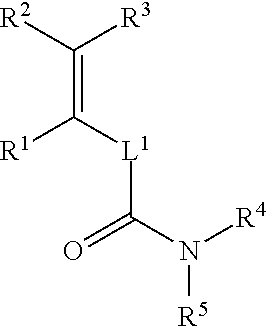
[R2]C([R3])=C([L1]C(=O)N([R5])[R4])[R1]
